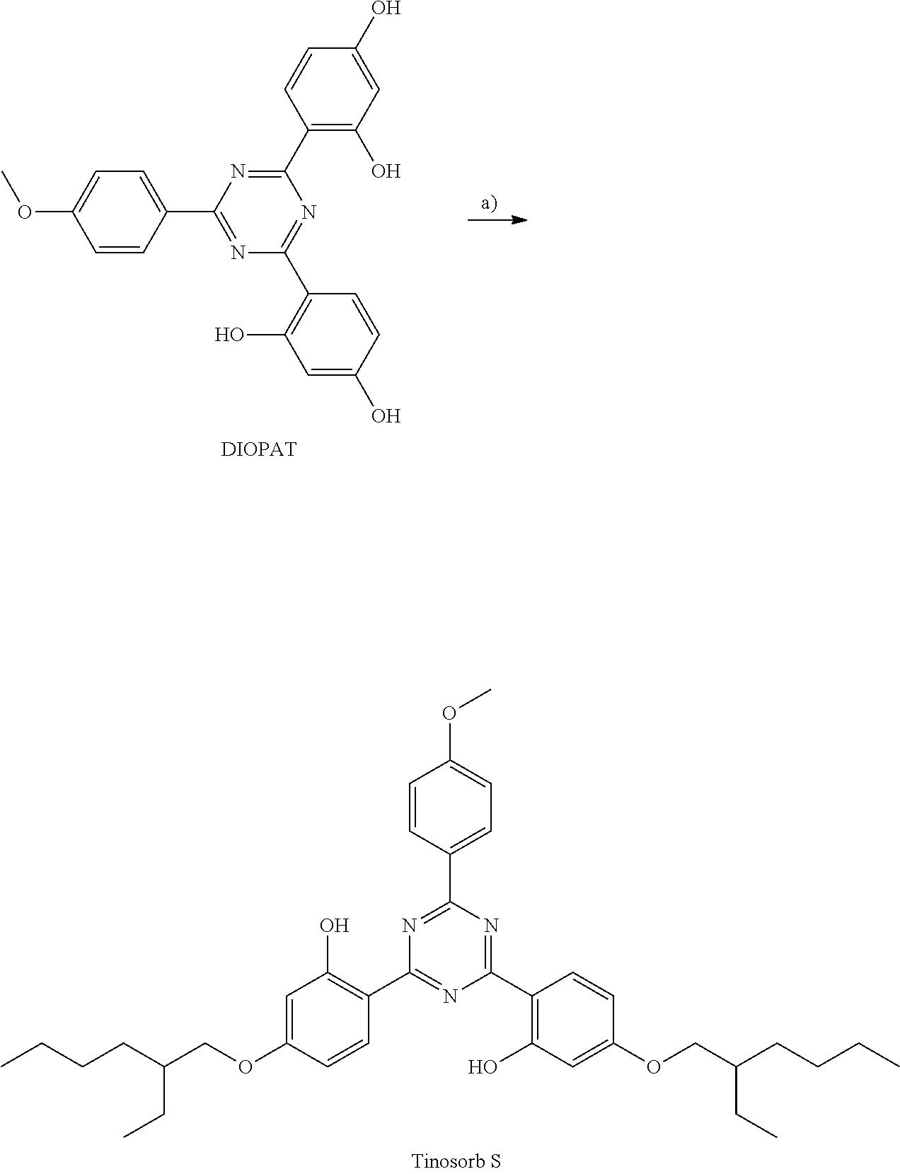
C1=CC(C2=NC(C3=C(O)C=C(O)C=C3)=NC(C3=C(O)C=C(O)C=C3)=N2)=CC=C1OC.C1=C(OCC(CCCC)CC)C=CC(C2=NC(C3=C(O)C=C(OCC(CCCC)CC)C=C3)=NC(C3=CC=C(OC)C=C3)=N2)=C1O
